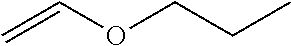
C=COCCC
